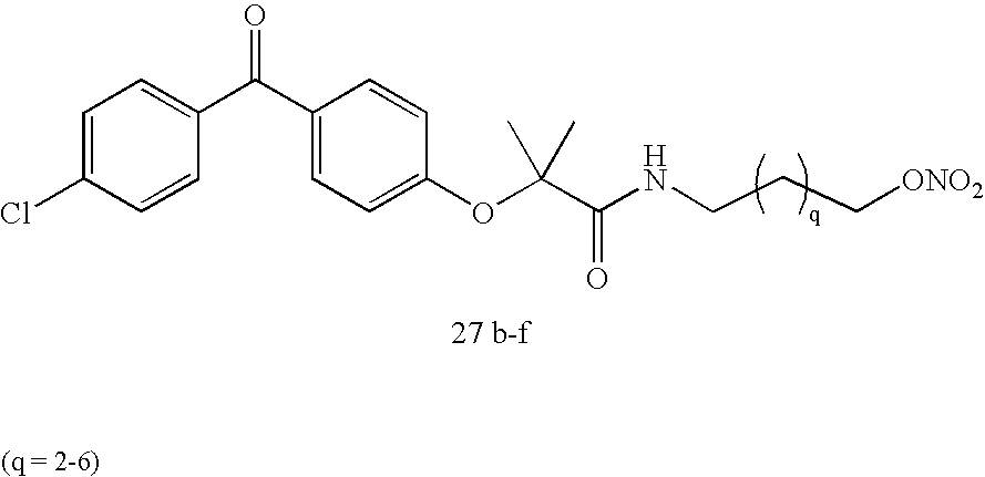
C1=C(Cl)C=CC(C(C2=CC=C(OC(C(NCCC[ONO2])=O)(C)C)C=C2)=O)=C1
